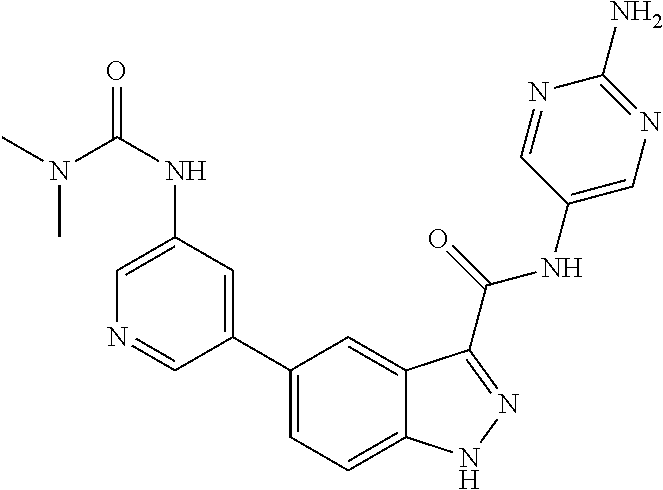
C1(NC(N(C)C)=O)=CN=CC(C2=CC=C3C(=C2)C(C(NC2=CN=C(N)N=C2)=O)=NN3)=C1
